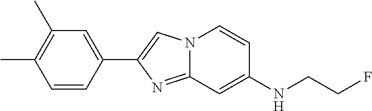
C1=CC(C2=CN3C(=N2)C=C(NCCF)C=C3)=CC(C)=C1C
